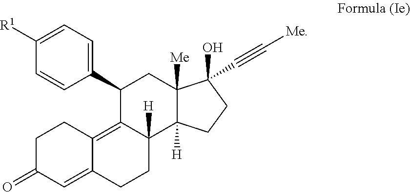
C1C(=O)C=C2C(=C3C([H])(CC2)C2([H])C([Me])(CC3C3=CC=C([R1])C=C3)C(O)(C#C[Me])CC2)C1
